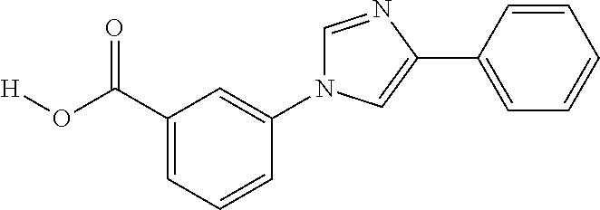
C1=C(C(O[H])=O)C=C(N2C=NC(C3=CC=CC=C3)=C2)C=C1
